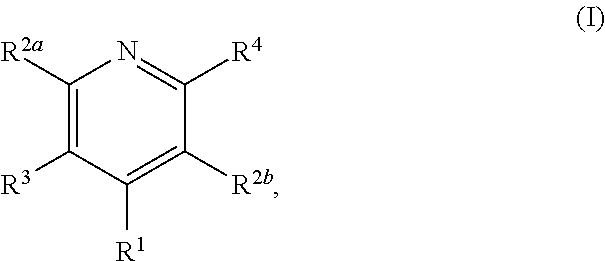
C1([R2a])=C([R3])C([R1])=C([R2b])C([R4])=N1
